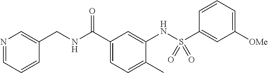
N1=CC=CC(CNC(C2=CC=C(C)C(NS(C3=CC([OMe])=CC=C3)(=O)=O)=C2)=O)=C1
